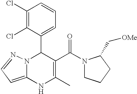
C1(C2N3C(=CC=N3)NC(C)=C2C(=O)N2CCCC2C[OMe])=CC=CC(Cl)=C1Cl
